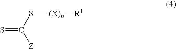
S=C(S[(X)n][R1])[Z]
